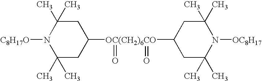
C1C(C)(C)N([C8H17O])C(C)(C)CC1[OC(CH2)6CO](C1CC(C)(C)N([OC8H17])C(C)(C)C1)(=O)=O
